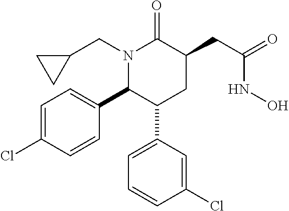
C1=C(Cl)C=CC(C2C(C3=CC=CC(Cl)=C3)CC(CC(=O)NO)C(=O)N2CC2CC2)=C1
